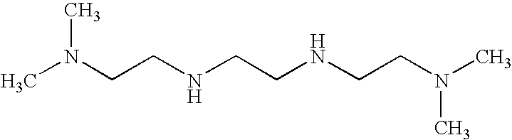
CN(CCNCCNCCN(C)C)C
